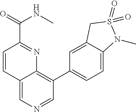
C1=CC2=CN=CC(C3=CC=C4C(=C3)CS(=O)(=O)N4C)=C2N=C1C(NC)=O
